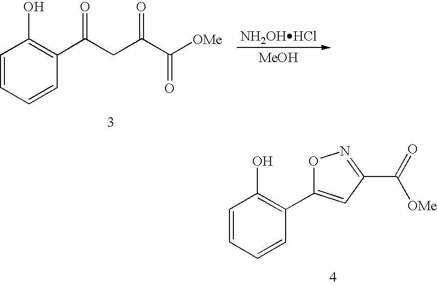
C1=CC=CC(C(CC(C([OMe])=O)=O)=O)=C1O.[NH2OHHCl].[MeOH].C1=CC=CC(C2=CC(C(=O)[OMe])=NO2)=C1O
